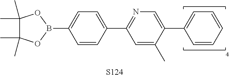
[S124].C1=CC(C2=NC=C(C3=CC=CC=C3)C(C)=C2)=CC=C1B1OC(C)(C)C(C)(C)O1
